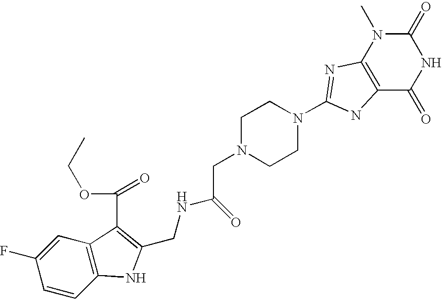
C1(F)=CC2=C(C=C1)NC(CNC(CN1CCN(C3=NC4=C(C(=O)NC(=O)N4C)N3)CC1)=O)=C2C(OCC)=O
